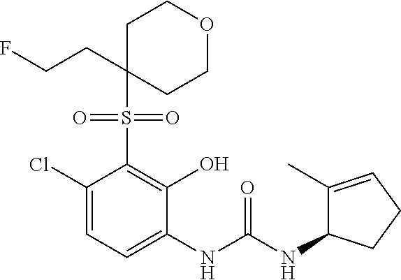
C1(Cl)=CC=C(NC(NC2C(C)=CCC2)=O)C(O)=C1S(=O)(=O)C1(CCF)CCOCC1
